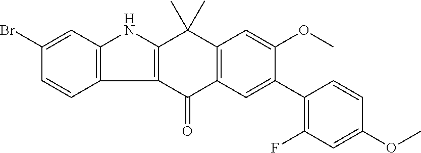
C12=C(C=C(Br)C=C1)NC1=C2C(=O)C2=C(C1(C)C)C=C(OC)C(C1=C(F)C=C(OC)C=C1)=C2
